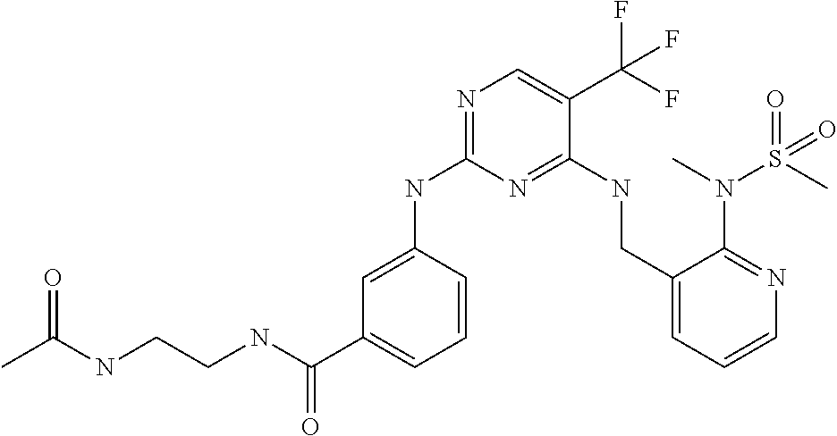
N(C1=NC=C(C(F)(F)F)C(NCC2=CC=CN=C2N(S(=O)(C)=O)C)=N1)C1=CC(C(NCCNC(C)=O)=O)=CC=C1
